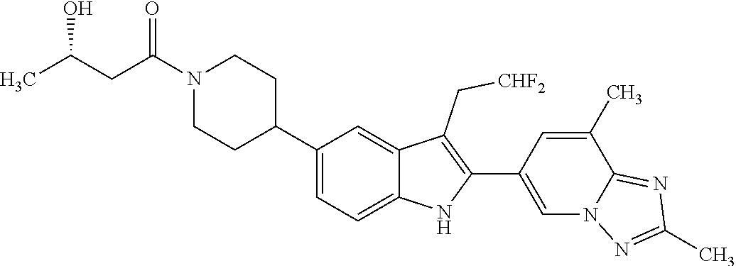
N1(C(CC(C)O)=O)CCC(C2=CC=C3C(=C2)C(C[CHF2])=C(C2=CN4C(=NC(C)=N4)C(C)=C2)N3)CC1
